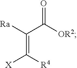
[Ra]C(C([OR2])=O)=C([R4])[X]
